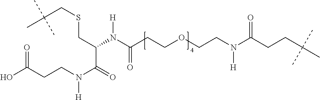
C(CSCC(C(=O)N(CCC(O)=O)[H])N(C(CCOCCN(C(CCC(C)(C)C)=O)[H])=O)[H])(C)(C)C
